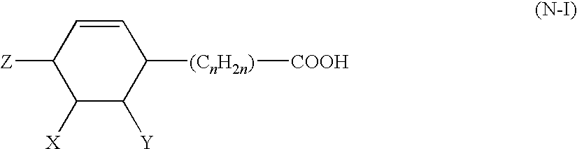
C1=CC([Z])C([X])C([Y])C1[(CnH2n)][COOH]
